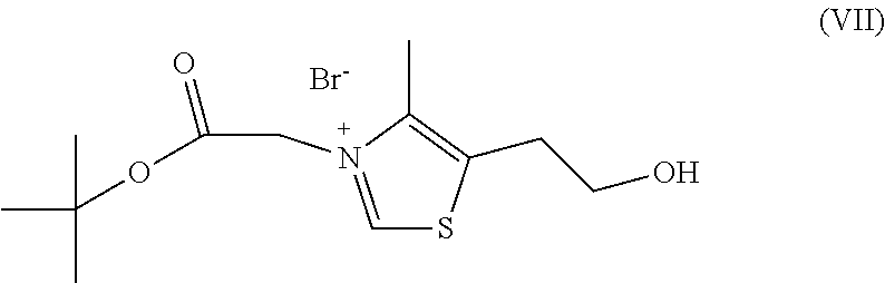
C1=N(CC(OC(C)(C)C)=O)C(C)=C(CCO)S1.[Br-]
